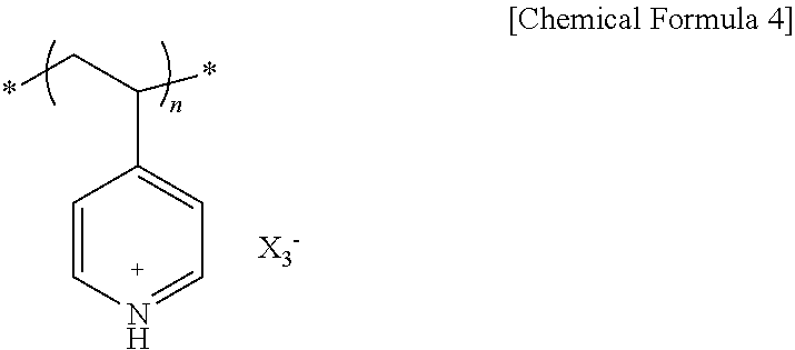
C1=CN=CC=C1C(C*)*.[X3-]
